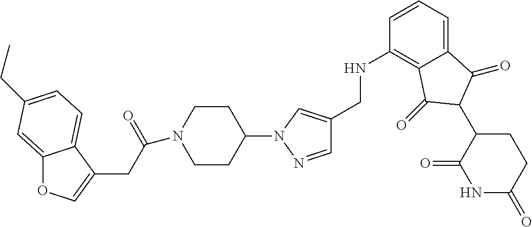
C12=CC(CC)=CC=C1C(CC(N1CCC(N3C=C(CNC4=C5C(=CC=C4)C(=O)C(C4C(=O)NC(=O)CC4)C5=O)C=N3)CC1)=O)=CO2
